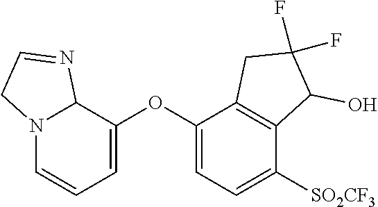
N12C=CC=C(OC3=CC=C([SO2CF3])C4=C3CC(F)(F)C4O)C1N=CC2
